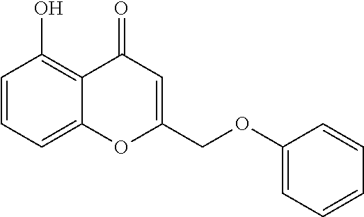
C1=CC=C2C(=C1O)C(=O)C=C(COC1=CC=CC=C1)O2
